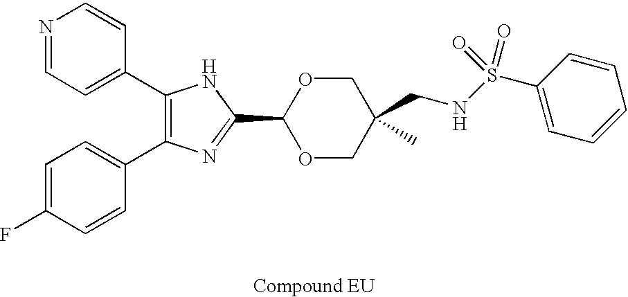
C1(C2=CC=NC=C2)=C(C2=CC=C(F)C=C2)N=C(C2OCC(C)(CNS(C3=CC=CC=C3)(=O)=O)CO2)N1
